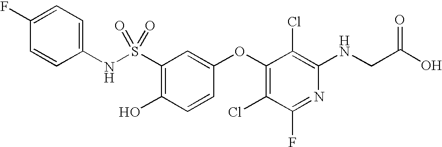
S(C1=C(O)C=CC(OC2=C(Cl)C(F)=NC(NCC(=O)O)=C2Cl)=C1)(=O)(NC1=CC=C(F)C=C1)=O
